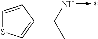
C1=CC(C(N->C)C)=CS1
